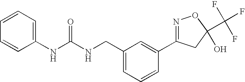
N(C(NCC1=CC=CC(C2=NOC(C(F)(F)F)(O)C2)=C1)=O)C1=CC=CC=C1
